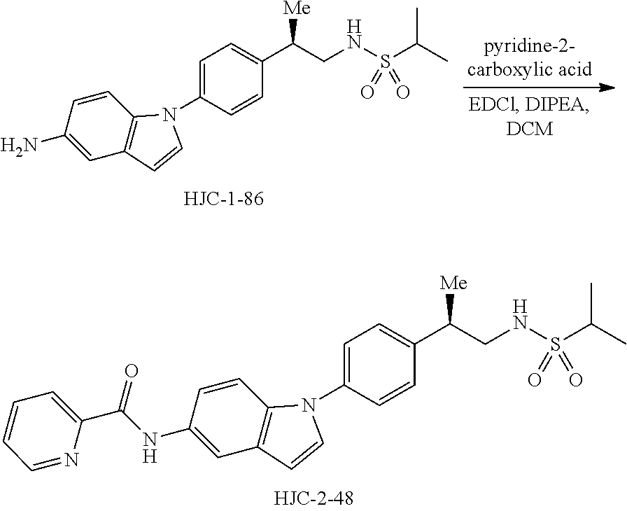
NC1=CC2=C(C=C1)N(C1=CC=C(C(CNS(C(C)C)(=O)=O)[Me])C=C1)C=C2.N(C1=CC2=C(C=C1)N(C1=CC=C(C(CNS(C(C)C)(=O)=O)[Me])C=C1)C=C2)C(=O)C1=CC=CC=N1
